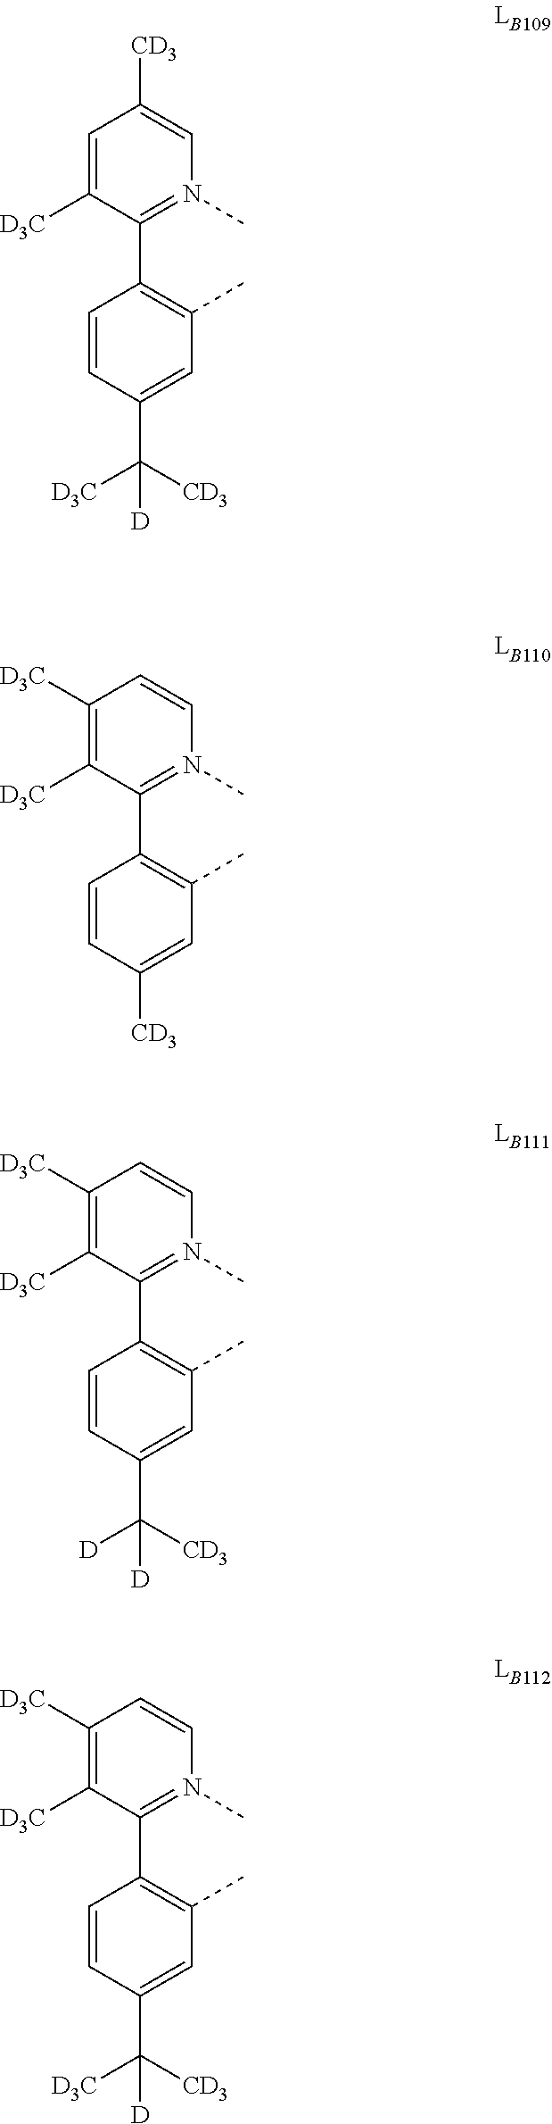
C1=C([D3C])C(C2=C(C)C=C(C([D])([D3C])[CD3])C=C2)=N(C)C=C1[CD3].C1([D3C])=C([D3C])C(C2=C(C)C=C([CD3])C=C2)=N(C)C=C1.C1([D3C])=C([D3C])C(C2=C(C)C=C(C([D])([D])[CD3])C=C2)=N(C)C=C1.C1([D3C])=C([D3C])C(C2=C(C)C=C(C([D])([D3C])[CD3])C=C2)=N(C)C=C1
